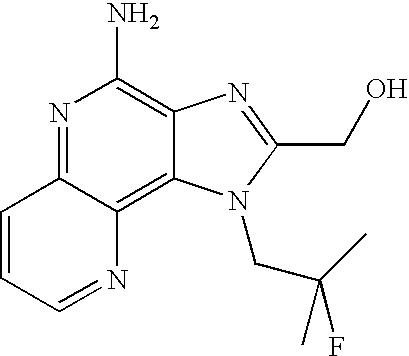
N1=C2C(=C3C(=C1N)N=C(CO)N3CC(F)(C)C)N=CC=C2
